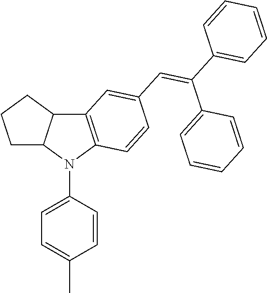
C1C2C(CC1)C1=C(N2C2=CC=C(C)C=C2)C=CC(C=C(C2=CC=CC=C2)C2=CC=CC=C2)=C1
